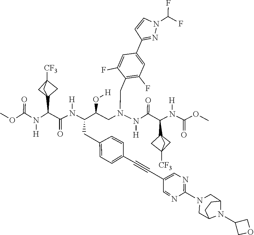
N1(C2=NC=C(C#CC3=CC=C(CC(N([H])C(C(N([H])C(OC)=O)C45CC([CF3])(C4)C5)=O)C(O[H])CN(N([H])C(C(N([H])C(OC)=O)C45CC([CF3])(C4)C5)=O)CC4=C(F)C=C(C5=NN(C(F)F)C=C5)C=C4F)C=C3)C=N2)CC2CCC(C1)N2C1COC1
